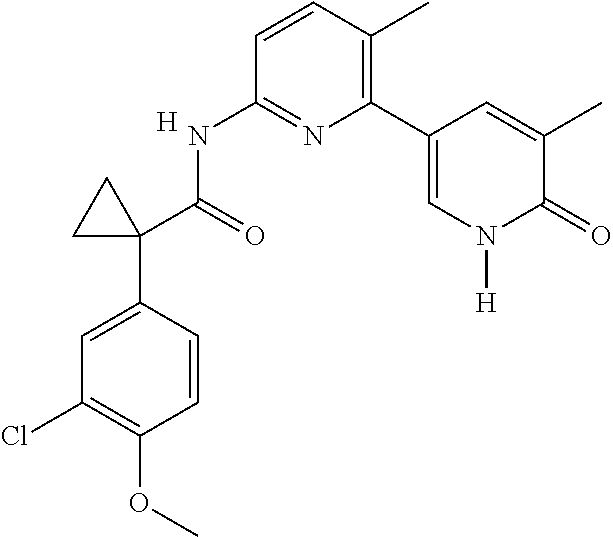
C1=CC(NC(C2(C3=CC(Cl)=C(OC)C=C3)CC2)=O)=NC(C2=CN([H])C(=O)C(C)=C2)=C1C.[H]
